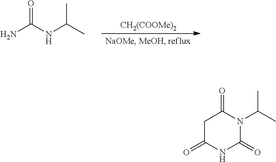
NC(NC(C)C)=O.[CH2(COOMe)2].C1C(=O)NC(=O)N(C(C)C)C1=O
